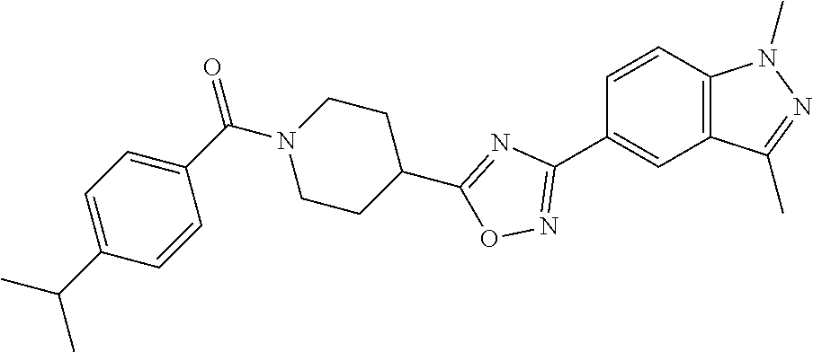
C1=CC2=C(C=C1C1=NOC(C3CCN(C(C4=CC=C(C(C)C)C=C4)=O)CC3)=N1)C(C)=NN2C
